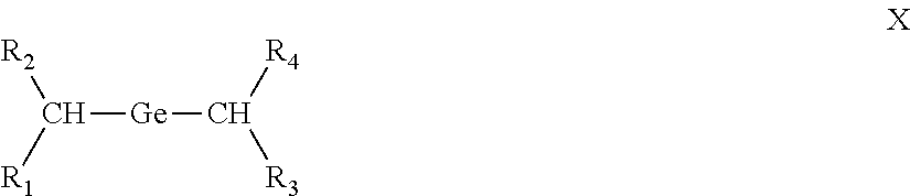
C([R1])([R2])[Ge]C([R3])[R4]
